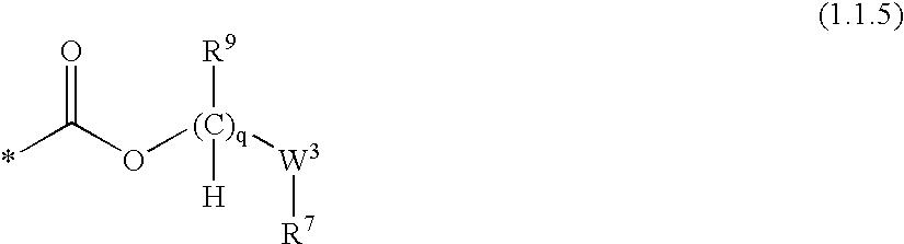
*C(O[(C)q]([W3][R7])([R9])[H])=O
